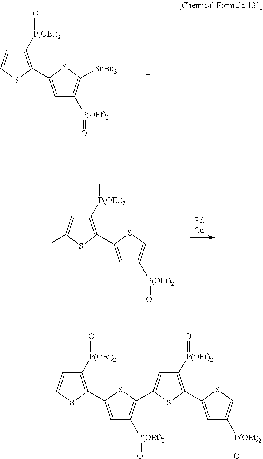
C1([P(OEt)2]=O)=C(C2=CC([P(OEt)2]=O)=C([SnBu3])S2)SC=C1.C1([P(OEt)2]=O)=C(C2=CC([P(OEt)2]=O)=CS2)SC(I)=C1.C1([P(OEt)2]=O)=C(C2=CC([P(OEt)2]=O)=C(C3=CC([P(OEt)2]=O)=C(C4=CC([P(OEt)2]=O)=CS4)S3)S2)SC=C1
